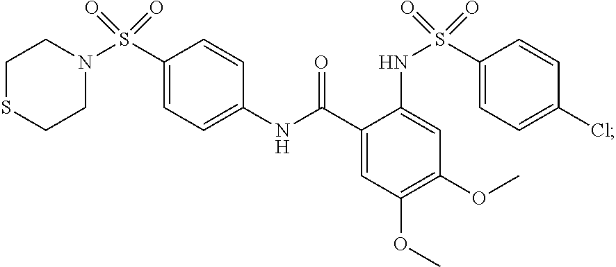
N1(S(=O)(=O)C2=CC=C(NC(C3=CC(OC)=C(OC)C=C3NS(C3=CC=C(Cl)C=C3)(=O)=O)=O)C=C2)CCSCC1
